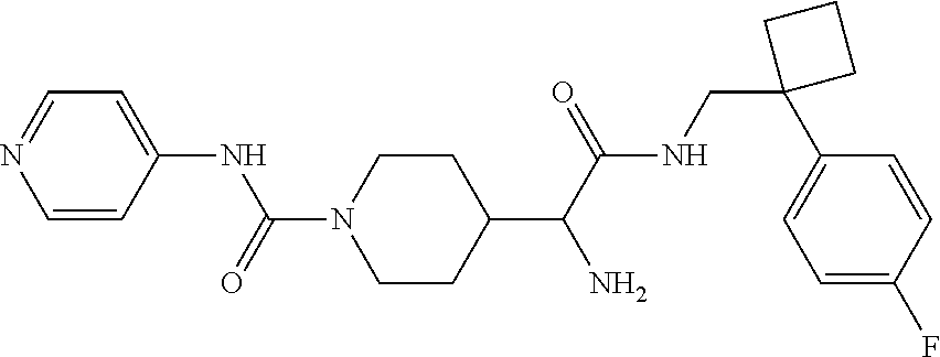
C1=CC(NC(N2CCC(C(C(NCC3(C4=CC=C(F)C=C4)CCC3)=O)N)CC2)=O)=CC=N1
